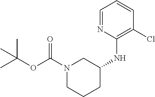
C1=NC(NC2CN(C(OC(C)(C)C)=O)CCC2)=C(Cl)C=C1
